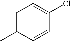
C1=C(C)C=CC(Cl)=C1
